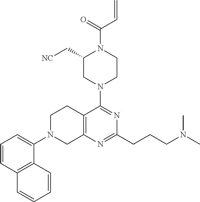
N1(C2=CC=CC3=C2C=CC=C3)CC2=C(CC1)C(N1CCN(C(C=C)=O)C(C[NC])C1)=NC(CCCN(C)C)=N2
